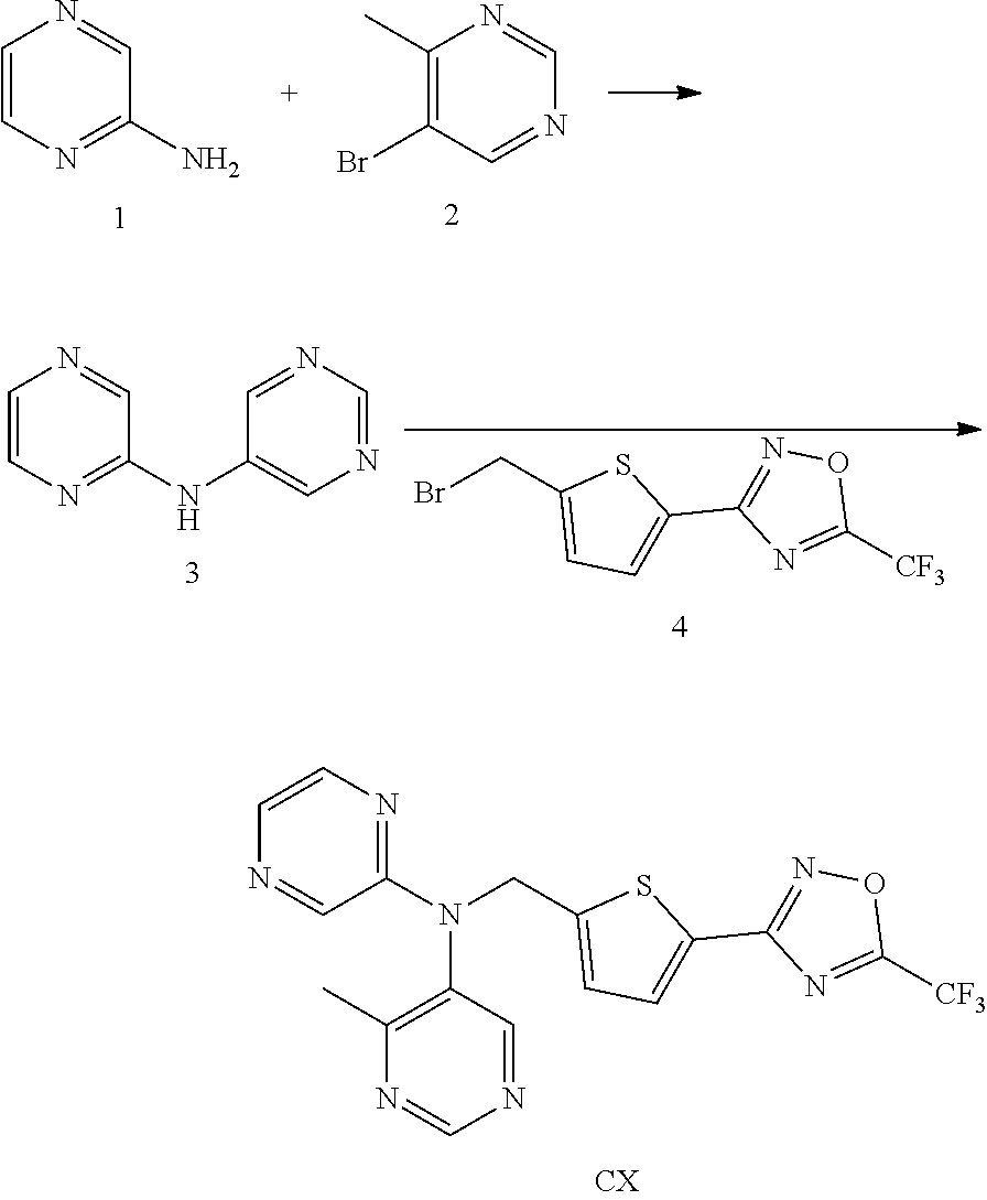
C1=CN=C(N)C=N1.C1(C)=C(Br)C=NC=N1.C1=CN=C(NC2=CN=CN=C2)C=N1.BrCC1=CC=C(C2=NOC([CF3])=N2)S1.N(CC1=CC=C(C2=NOC([CF3])=N2)S1)(C1=NC=CN=C1)C1=C(C)N=CN=C1
